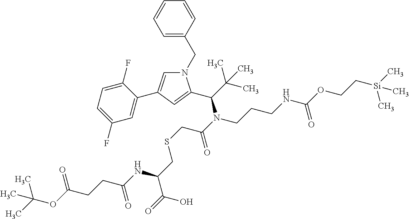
C1(F)=CC=C(F)C=C1C1=CN(CC2=CC=CC=C2)C(C(C(C)(C)C)N(C(CSCC(C(=O)O)NC(CCC(OC(C)(C)C)=O)=O)=O)CCCNC(OCC[Si](C)(C)C)=O)=C1
